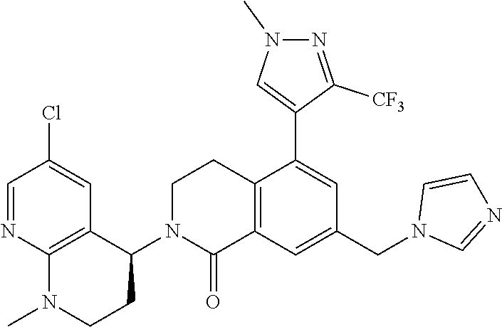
C1=NC2=C(C=C1Cl)C(N1CCC3=C(C1=O)C=C(CN1C=NC=C1)C=C3C1=CN(C)N=C1[CF3])CCN2C
